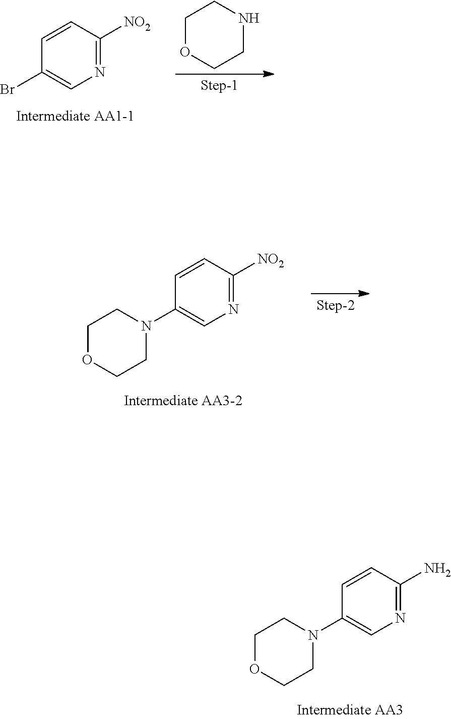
BrC1=CN=C([NO2])C=C1.C1COCCN1.C1COCCN1C1=CN=C([NO2])C=C1.C1COCCN1C1=CN=C(N)C=C1
